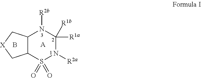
C12C(S(=O)(=O)N([R2a])C([R1b])([R1a])N1[R2b])C[X]C2.B.[A]
